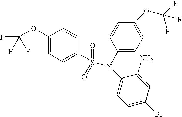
C1(OC(F)(F)F)=CC=C(S(N(C2=CC=C(OC(F)(F)F)C=C2)C2=CC=C(Br)C=C2N)(=O)=O)C=C1
